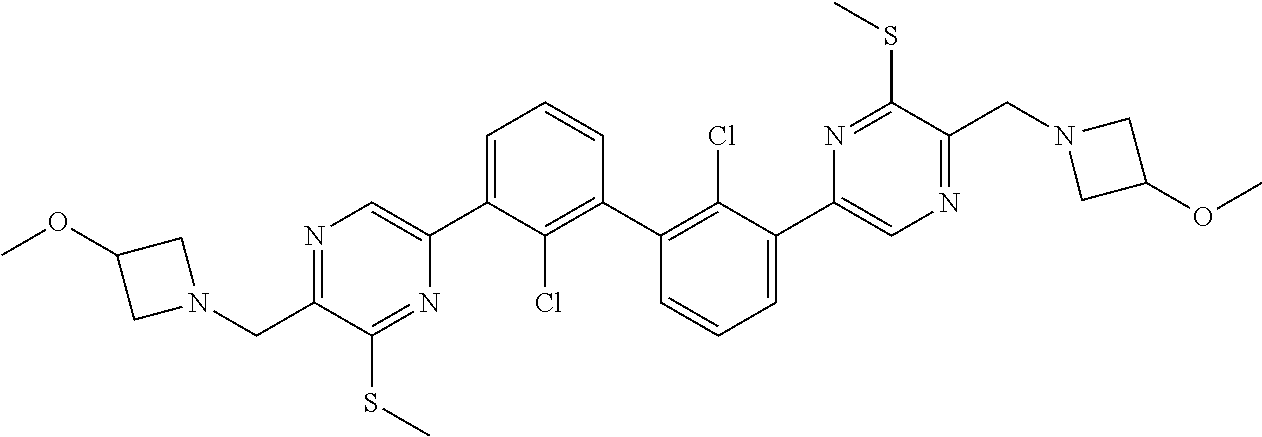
C1C(OC)CN1CC1=NC=C(C2=CC=CC(C3=C(Cl)C(C4=CN=C(CN5CC(OC)C5)C(SC)=N4)=CC=C3)=C2Cl)N=C1SC
